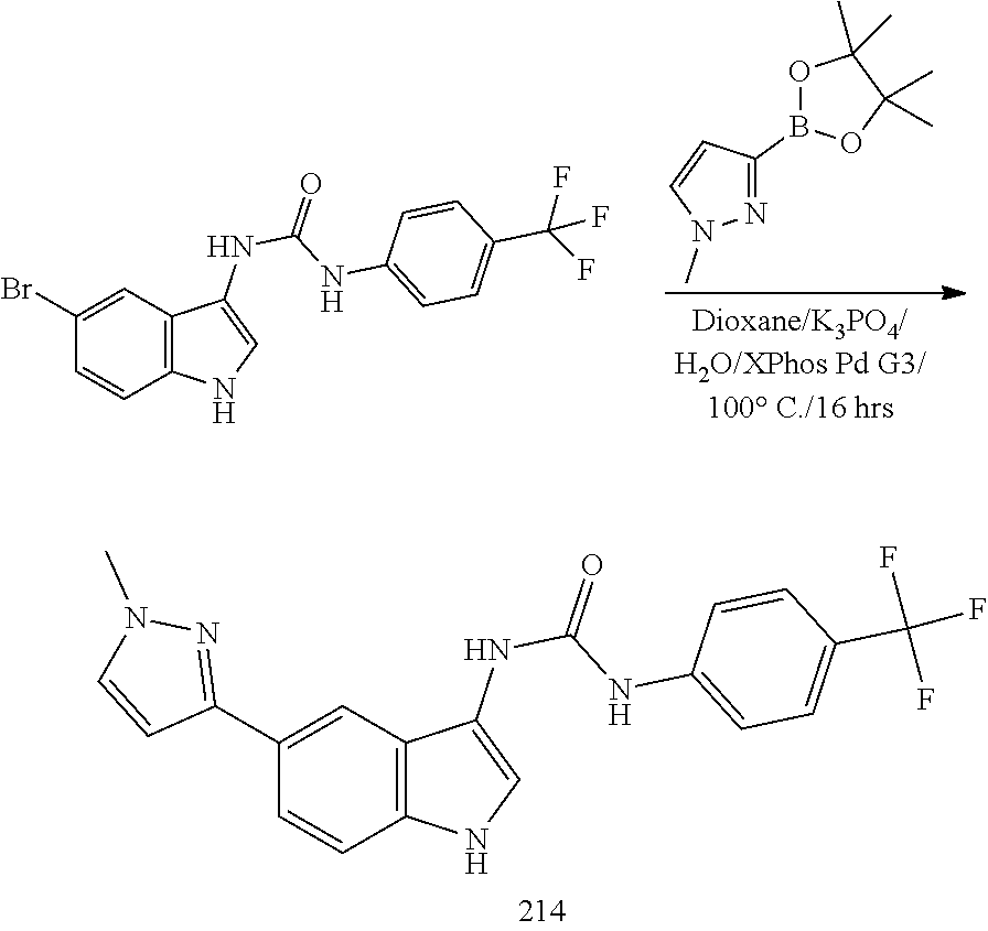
C1(C2=NN(C)C=C2)=CC2=C(NC=C2NC(NC2=CC=C(C(F)(F)F)C=C2)=O)C=C1.C1(Br)=CC2=C(NC=C2NC(NC2=CC=C(C(F)(F)F)C=C2)=O)C=C1.N1=C(B2OC(C)(C)C(C)(C)O2)C=CN1C
